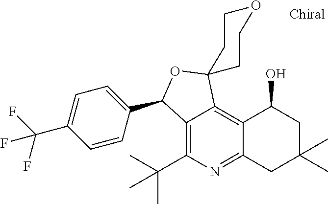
C12=C(C(C)(C)C)N=C3C(=C1C1(OC2C2=CC=C(C(F)(F)F)C=C2)CCOCC1)C(O)CC(C)(C)C3
